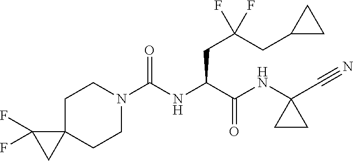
C1CN(C(NC(C(NC2(C#N)CC2)=O)CC(CC2CC2)(F)F)=O)CCC12C(F)(F)C2
